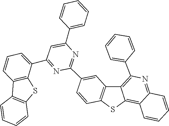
C1=CC=CC2=C1SC1=C2C=CC=C1C1=NC(C2=CC3=C(SC4=C5C(=NC(C6=CC=CC=C6)=C43)C=CC=C5)C=C2)=NC(C2=CC=CC=C2)=C1
